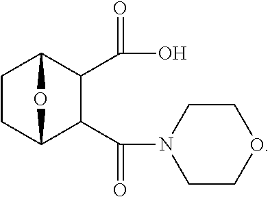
C1CC2C(C(N3CCOCC3)=O)C(C(O)=O)C1O2
